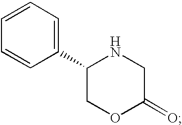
C1(C2COC(=O)CN2)=CC=CC=C1
